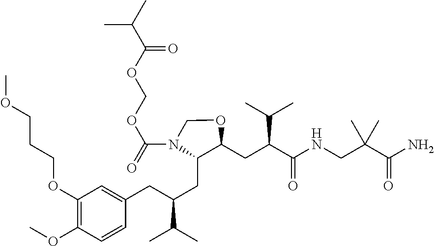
C1(CC(CC2=CC(OCCCOC)=C(OC)C=C2)C(C)C)C(CC(C(NCC(C(N)=O)(C)C)=O)C(C)C)OCN1C(OCOC(=O)C(C)C)=O
